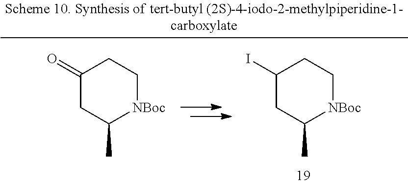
C1(I)CC(C)[NBoc]CC1.C1(=O)CC(C)[NBoc]CC1
